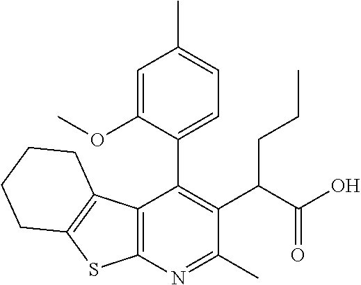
C12=C(N=C(C)C(C(C(O)=O)CCC)=C1C1=CC=C(C)C=C1OC)SC1=C2CCCC1
